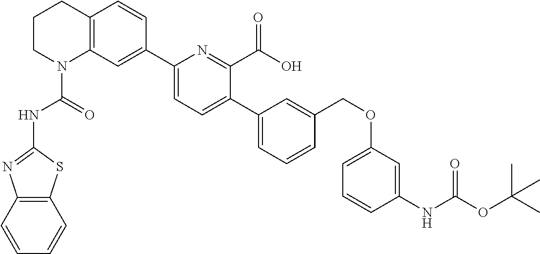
C1CN(C(=O)NC2=NC3=C(S2)C=CC=C3)C2=C(C1)C=CC(C1=CC=C(C3=CC=CC(COC4=CC=CC(NC(OC(C)(C)C)=O)=C4)=C3)C(C(O)=O)=N1)=C2
